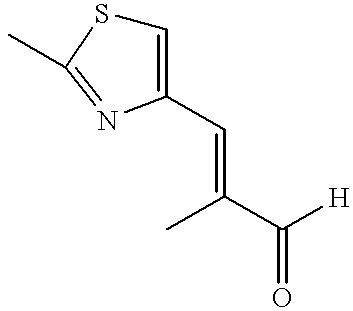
C1=C(C=C(C([H])=O)C)N=C(C)S1
